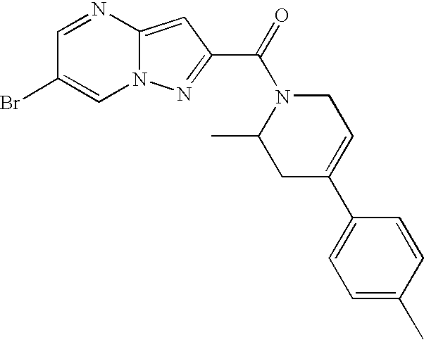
C1=NC2=CC(C(=O)N3C(C)CC(C4=CC=C(C)C=C4)=CC3)=NN2C=C1Br
